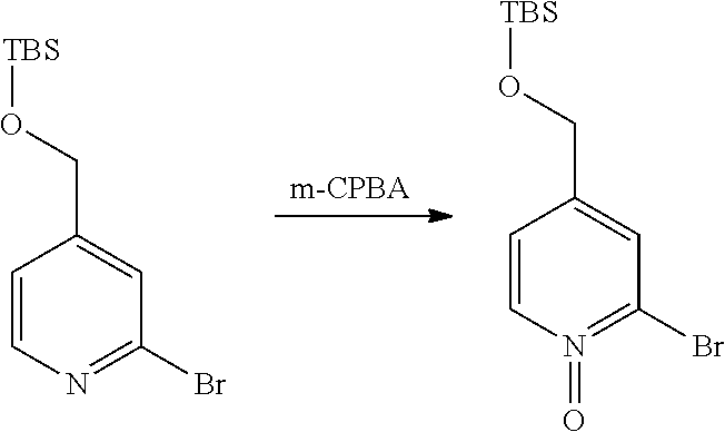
C1=CN=C(Br)C=C1CO[TBS].[m-CPBA].C1=CN(=O)=C(Br)C=C1CO[TBS]
